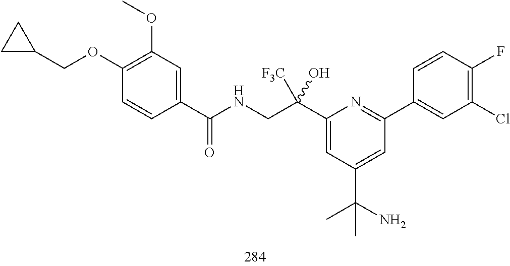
C1(C(NCC(C2=CC(C(N)(C)C)=CC(C3=CC(Cl)=C(F)C=C3)=N2)(O)[F3C])=O)=CC(OC)=C(OCC2CC2)C=C1
